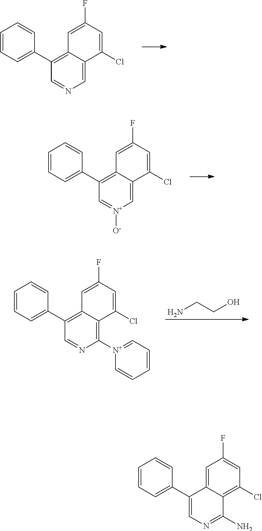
C1=C2C(=C(C3=CC=CC=C3)C=N1)C=C(F)C=C2Cl.C1=C2C(=C(C3=CC=CC=C3)C=[N+]1[O-])C=C(F)C=C2Cl.C1([N+]2=CC=CC=C2)=C2C(=C(C3=CC=CC=C3)C=N1)C=C(F)C=C2Cl.NCCO.C1(N)=NC=C(C2=CC=CC=C2)C2=CC(F)=CC(Cl)=C12
